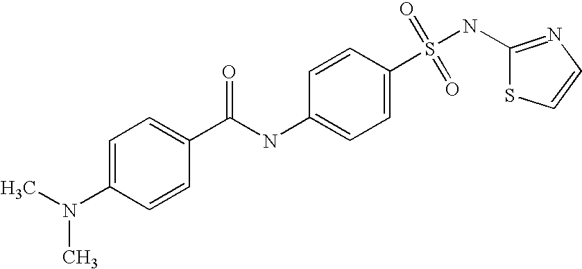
C1(C(NC2=CC=C(S(NC3=NC=CS3)(=O)=O)C=C2)=O)=CC=C(N(C)C)C=C1
